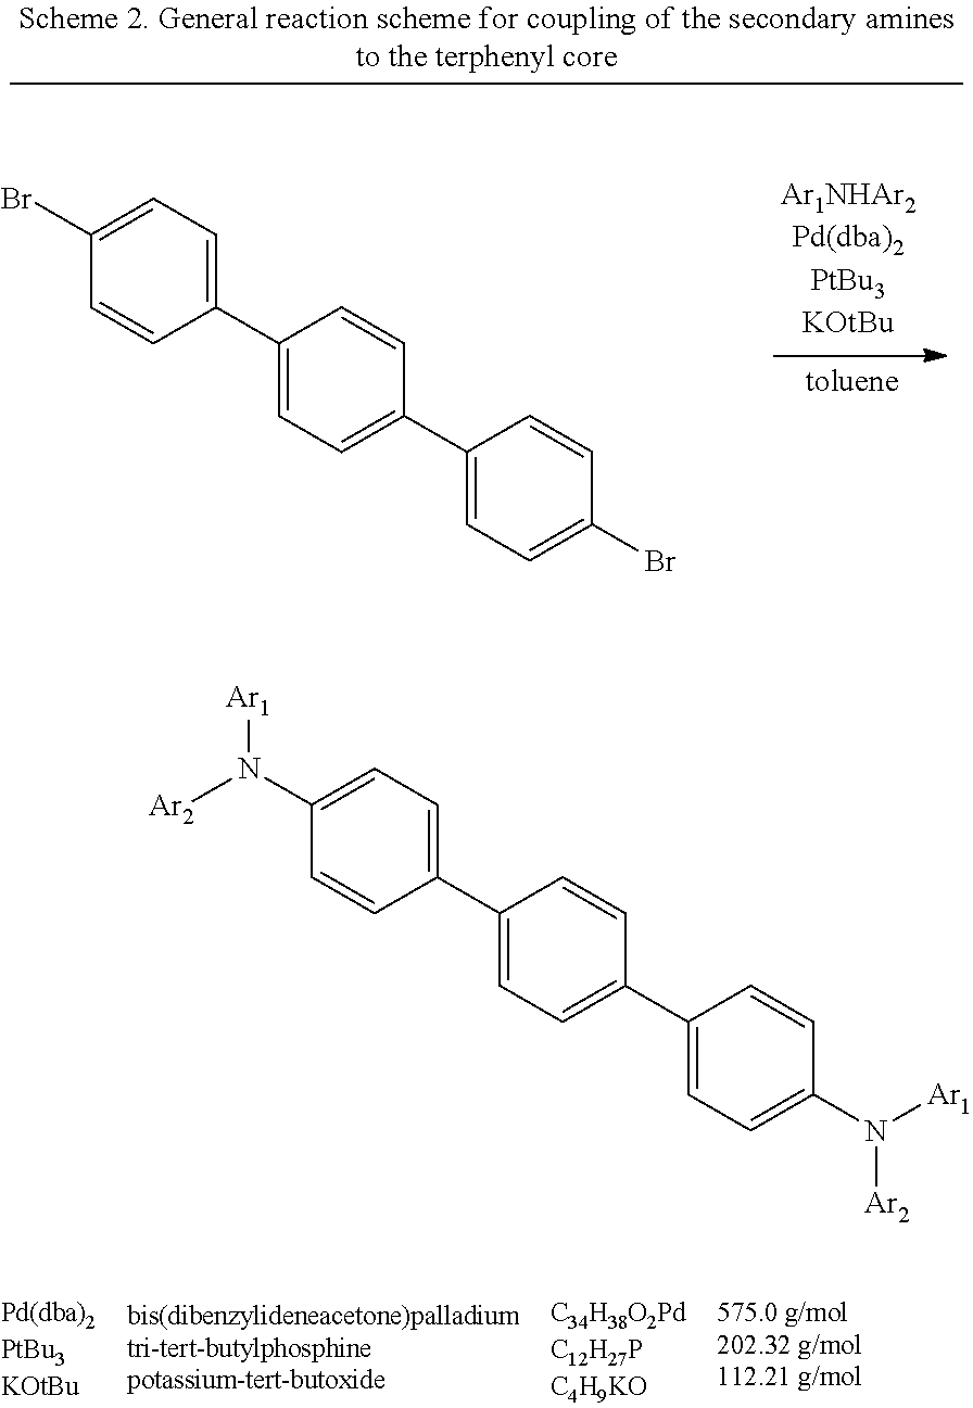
C1=C(C2=CC=C(C3=CC=C(Br)C=C3)C=C2)C=CC(Br)=C1.C1=C(C2=CC=C(C3=CC=C(N([Ar1])[Ar2])C=C3)C=C2)C=CC(N([Ar2])[Ar1])=C1
